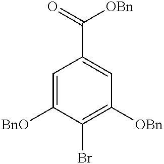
C1=C([BnO])C(Br)=C([OBn])C=C1C(=O)[OBn]
